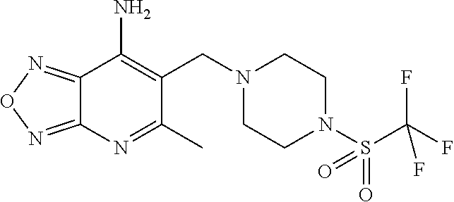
C(C1=C(N)C2=NON=C2N=C1C)N1CCN(S(C(F)(F)F)(=O)=O)CC1
